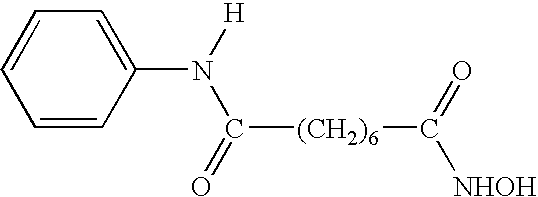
C1(N([H])C(=O)[(CH2)6]C([NHOH])=O)=CC=CC=C1
